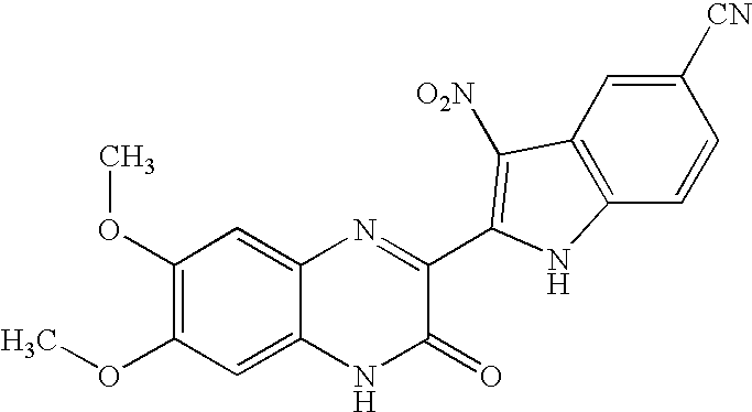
C1=C2C(=CC(OC)=C1OC)N=C(C1=C([O2N])C3=C(C=CC([CN])=C3)N1)C(=O)N2
